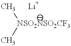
[NSO2NSO2CF3](C)C
